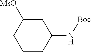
C1CC(N[Boc])CC([MsO])C1
